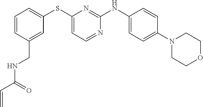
C1=CC(CNC(C=C)=O)=CC(SC2=CC=NC(NC3=CC=C(N4CCOCC4)C=C3)=N2)=C1
